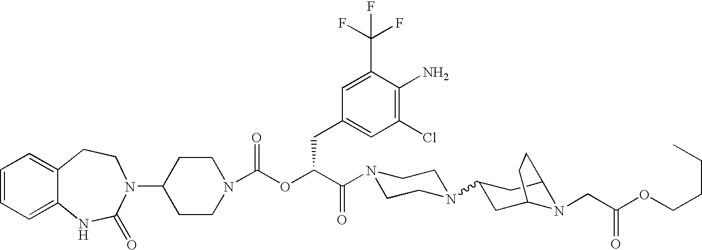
C1(N2C(=O)NC3=CC=CC=C3CC2)CCN(C(OC(C(N2CCN(C3CC4N(CC(OCCCC)=O)C(C3)CC4)CC2)=O)CC2=CC(Cl)=C(N)C(C(F)(F)F)=C2)=O)CC1
